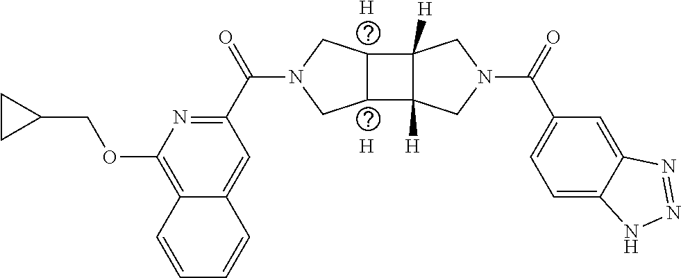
[H].[H].N1=C(C(N2CC3C(C4([H])C3([H])CN(C(C3=CC=C5C(=C3)N=NN5)=O)C4)C2)=O)C=C2C(=C1OCC1CC1)C=CC=C2
